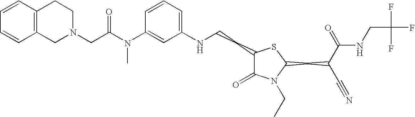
C1(NCCC2C(=O)N(CC)C(CC(C#N)C(=O)NCC(F)(F)F)S2)=CC=CC(N(C(CN2CCC3=C(C2)C=CC=C3)=O)C)=C1
